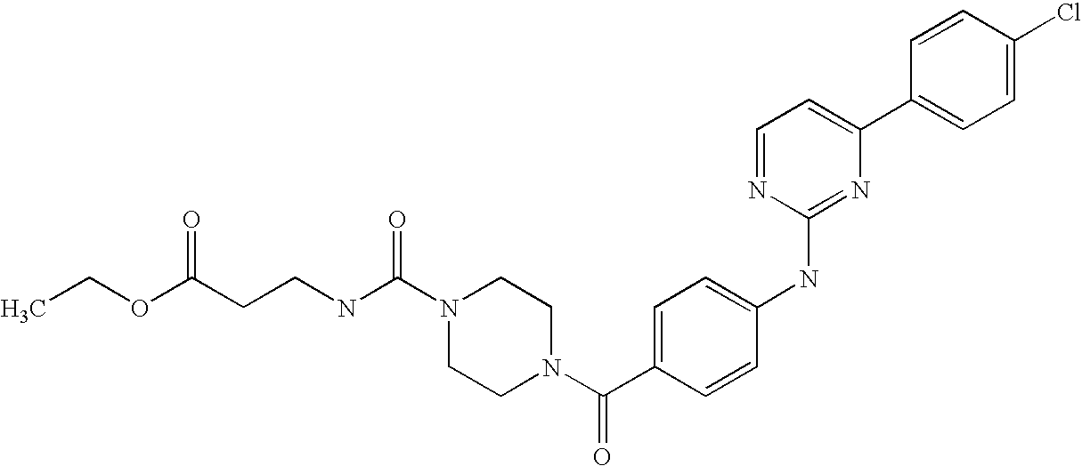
C(N1CCN(C(C2=CC=C(NC3=NC(C4=CC=C(Cl)C=C4)=CC=N3)C=C2)=O)CC1)(NCCC(OCC)=O)=O
